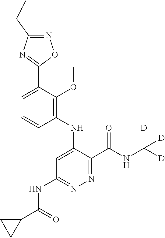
C1=C(C2=NC(CC)=NO2)C(OC)=C(NC2=CC(NC(C3CC3)=O)=NN=C2C(NC([D])([D])[D])=O)C=C1
